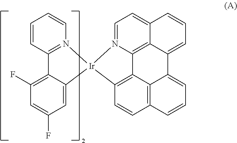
C1=N2C3=C4C(=C1)C=CC=C4C1=CC=CC4=C1C3=C(C=C4)[Ir]21N2=C(C=CC=C2)C2=C(F)C=C(F)C=C21
